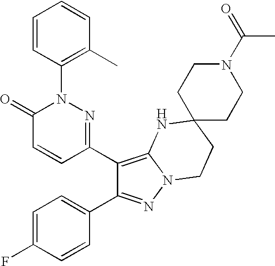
C1(C2=NN(C3=C(C)C=CC=C3)C(=O)C=C2)=C2N(N=C1C1=CC=C(F)C=C1)CCC1(N2)CCN(C(=O)C)CC1
